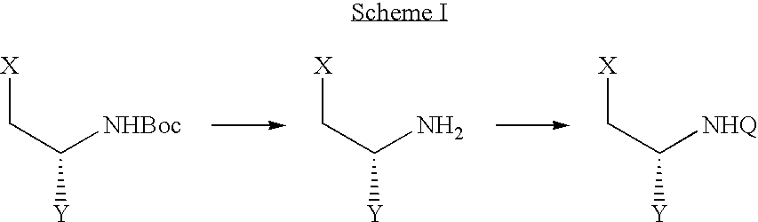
[X]CC([Y])[NHBoc].[X]CC([Y])N.[X]CC([Y])[NHQ]
